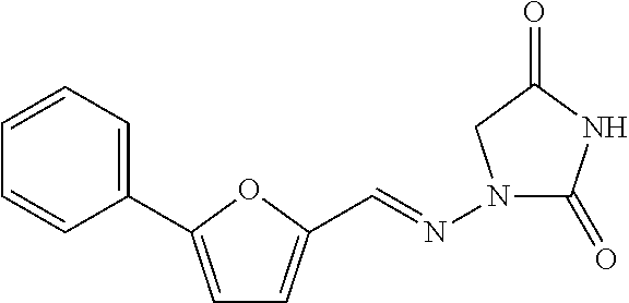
C1=C(C2=CC=CC=C2)OC(C=NN2C(=O)NC(=O)C2)=C1
